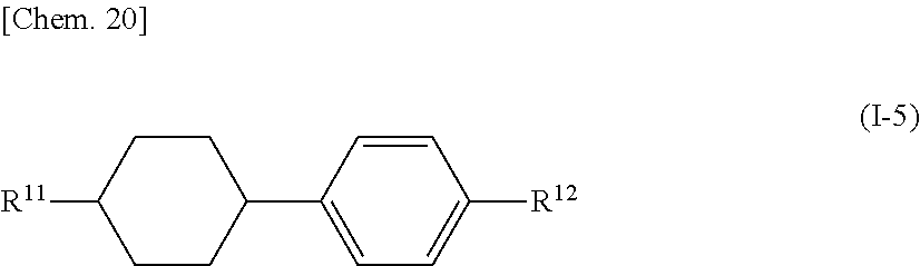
C1(C2=CC=C([R12])C=C2)CCC([R11])CC1
